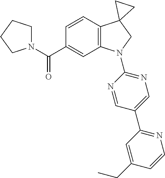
C1=C(CC)C=CN=C1C1=CN=C(N2C3=C(C=CC(C(N4CCCC4)=O)=C3)C3(C2)CC3)N=C1
